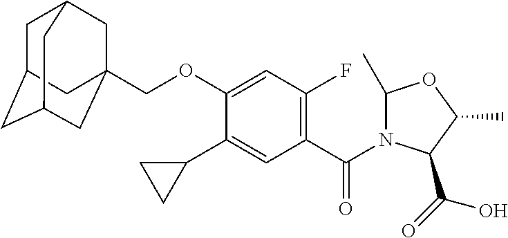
C1C2CC3CC(COC4=CC(F)=C(C(=O)N5C(C)OC(C)C5C(=O)O)C=C4C4CC4)(CC1C3)C2
